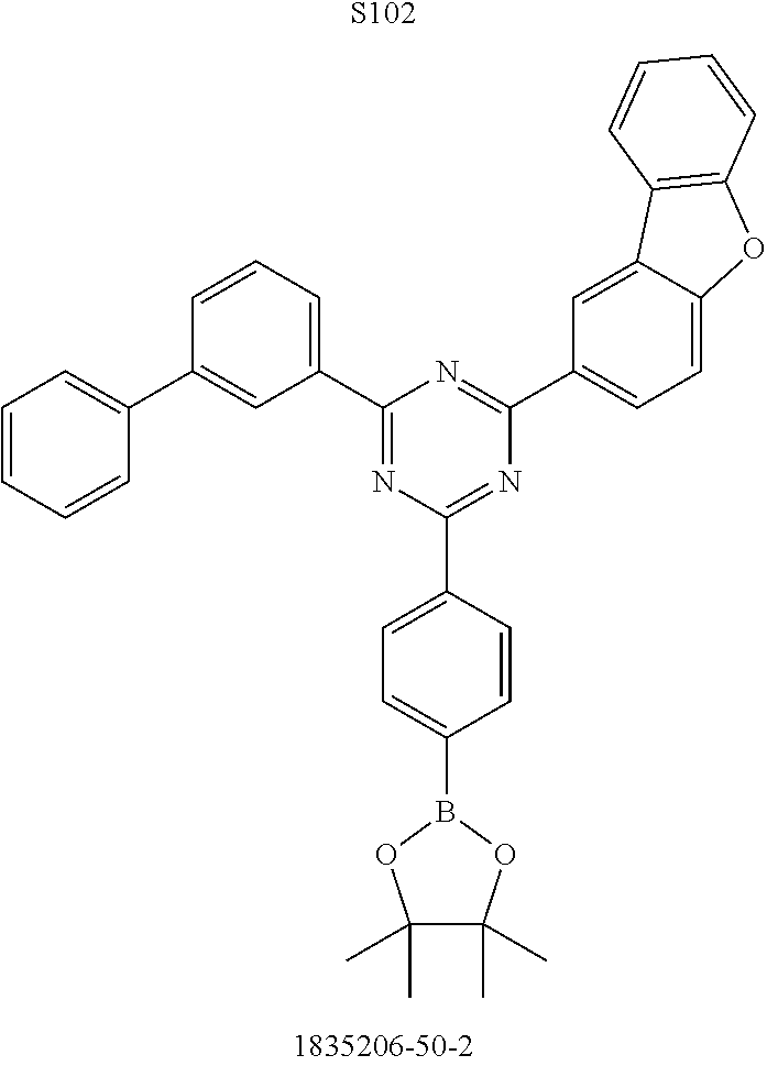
[S102].C1(B2OC(C)(C)C(C)(C)O2)=CC=C(C2=NC(C3=CC=C4C(=C3)C3=C(O4)C=CC=C3)=NC(C3=CC=CC(C4=CC=CC=C4)=C3)=N2)C=C1
